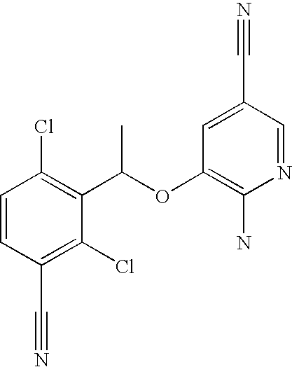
C1=CC(Cl)=C(C(OC2=C(N)N=CC(C#N)=C2)C)C(Cl)=C1C#N
